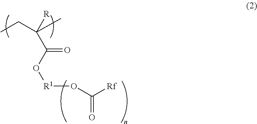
CCC(C)([R])C(O[R1]OC([Rf])=O)=O
